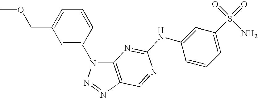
C12=C(N=NN1C1=CC(COC)=CC=C1)C=NC(NC1=CC(S(=O)(=O)N)=CC=C1)=N2
